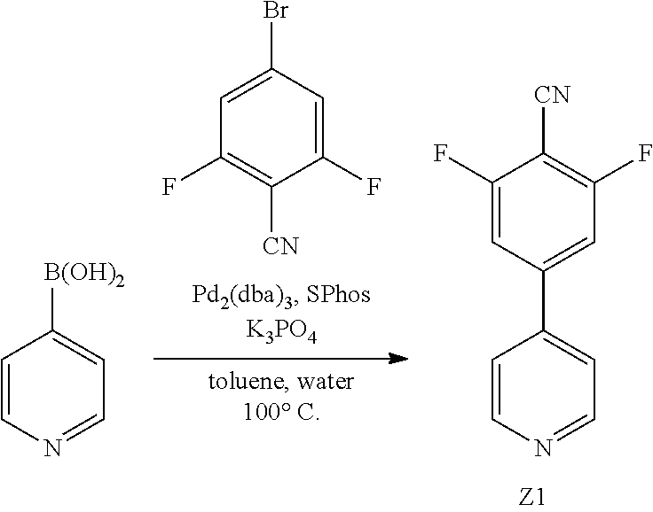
C1=CN=CC=C1[B(OH)2].C1(F)=CC(Br)=CC(F)=C1[CN].C1=CN=CC=C1C1=CC(F)=C([CN])C(F)=C1
